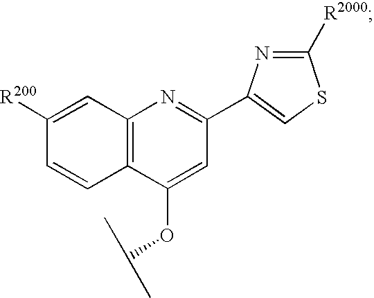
C12=C(C(OC(C)C)=CC(C3=CSC([R2000])=N3)=N1)C=CC([R200])=C2
